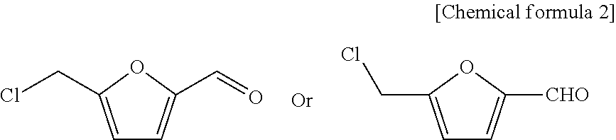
C1=C(CCl)OC(C=O)=C1.C1=C(CCl)OC([CHO])=C1
